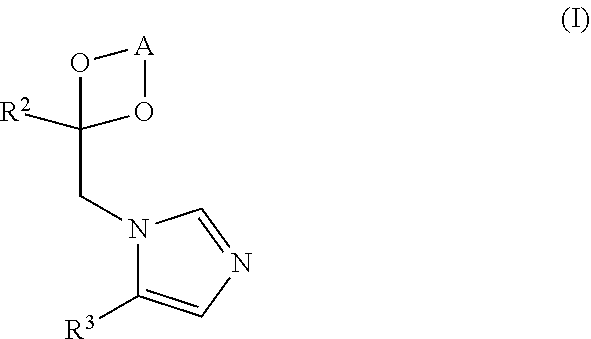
N1(CC2([R2])O[A]O2)C([R3])=CN=C1
